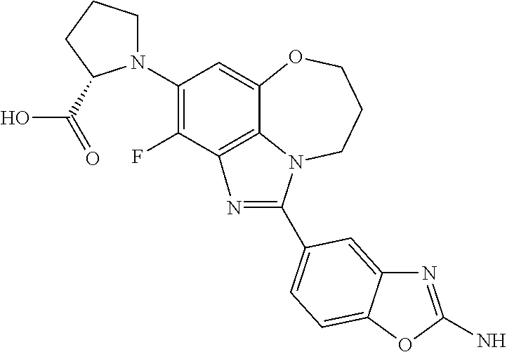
C1(N2CCCC2C(=O)O)=C(F)C2=C3C(=C1)OCCCN3C(C1=CC=C3C(=C1)N=C(N)O3)=N2
